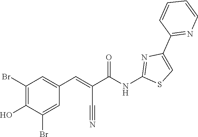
C1=CC(C2=CSC(NC(C(=CC3=CC(Br)=C(O)C(Br)=C3)C#N)=O)=N2)=NC=C1
